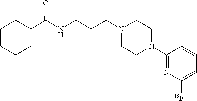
N1(C2=NC([18F])=CC=C2)CCN(CCCNC(C2CCCCC2)=O)CC1
